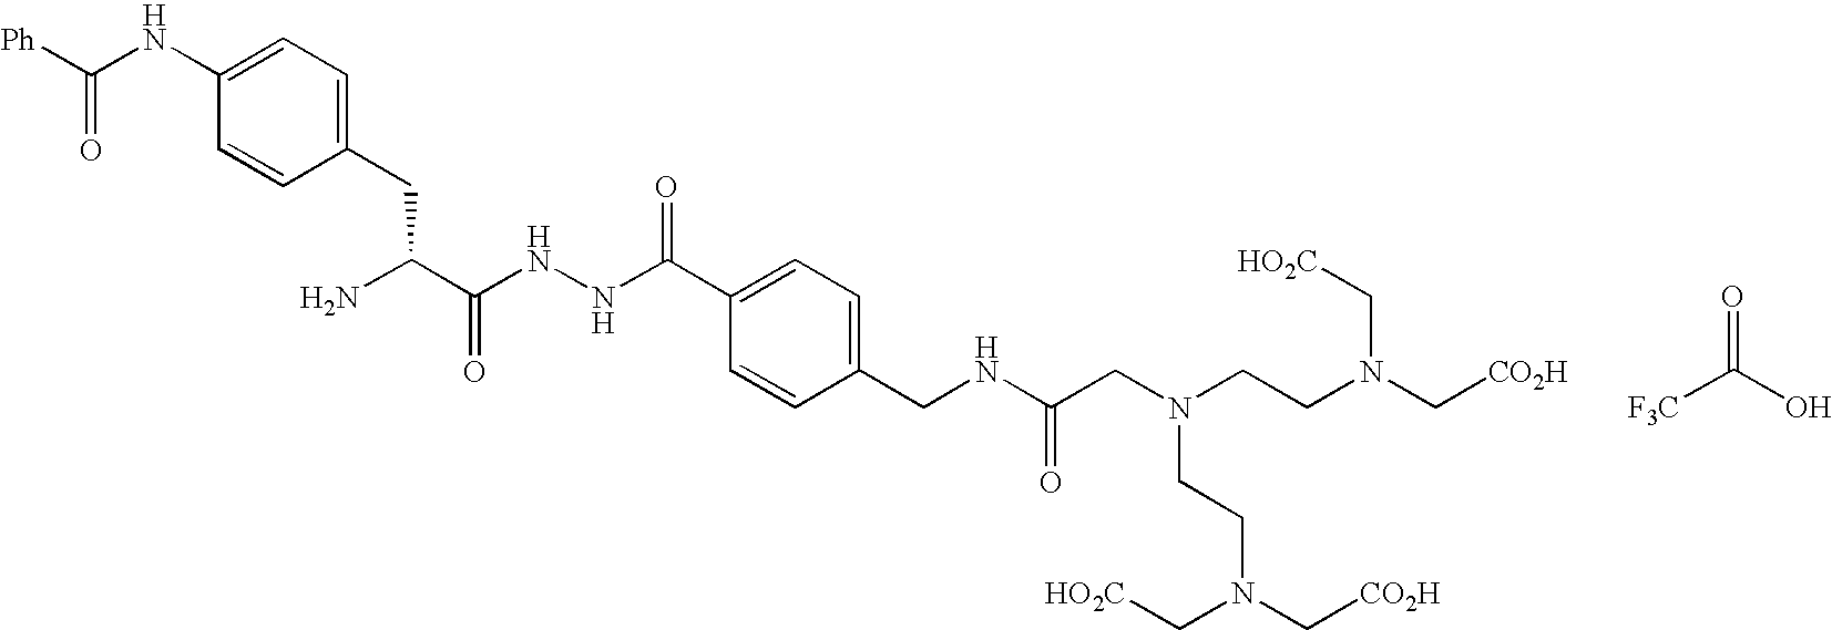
NC(C(NNC(C1=CC=C(CNC(CN(CCN(C[CO2H])C[HO2C])CCN(C[CO2H])C[HO2C])=O)C=C1)=O)=O)CC1=CC=C(NC([Ph])=O)C=C1.C(=O)(O)[F3C]
